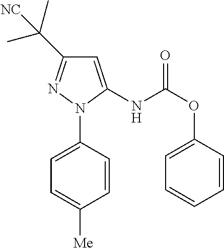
C1=C(NC(OC2=CC=CC=C2)=O)N(C2=CC=C([Me])C=C2)N=C1C(C)(C)[NC]
